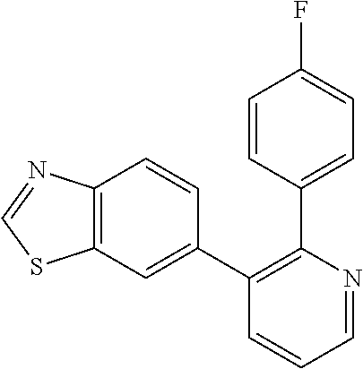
C1=NC(C2=CC=C(F)C=C2)=C(C2=CC3=C(C=C2)N=CS3)C=C1
